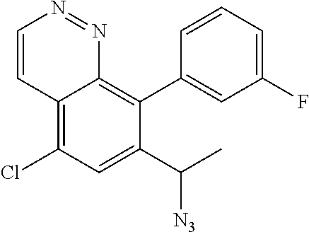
C12=C(Cl)C=C(C([N3])C)C(C3=CC(F)=CC=C3)=C1N=NC=C2
